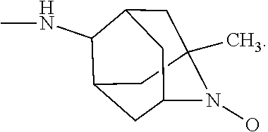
C1C2(C)N(O)C3CC(C(NC)C1C3)C2
